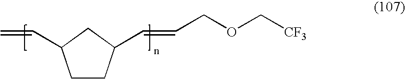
C1CC(C=CCOC[CF3])CC1C=C
